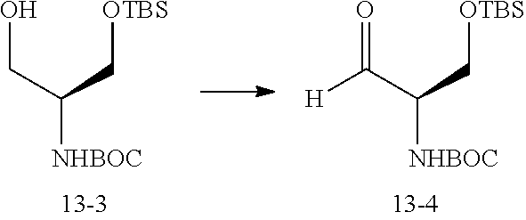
OCC(C[OTBS])[NHBOC].O=C(C(C[OTBS])[NHBOC])[H]
